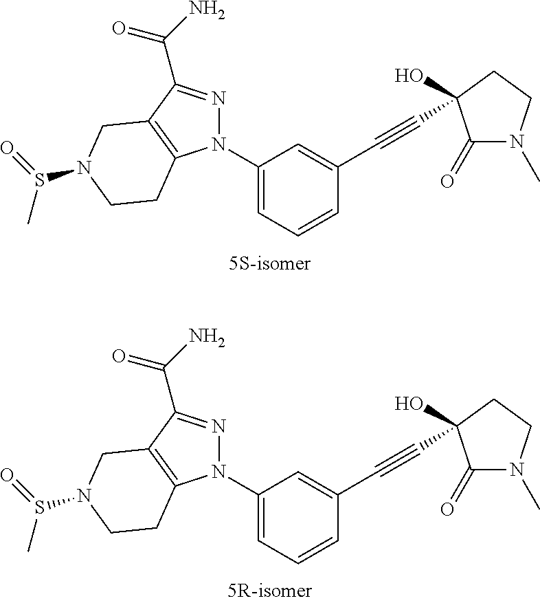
N1(C2=CC=CC(C#CC3(O)C(=O)N(C)CC3)=C2)N=C(C(N)=O)C2=C1CCN(S(=O)C)C2.N1(C2=CC=CC(C#CC3(O)C(=O)N(C)CC3)=C2)N=C(C(N)=O)C2=C1CCN(S(=O)C)C2
